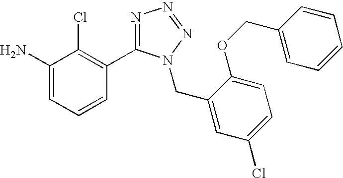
C1(N)=CC=CC(C2=NN=NN2CC2=CC(Cl)=CC=C2OCC2=CC=CC=C2)=C1Cl
